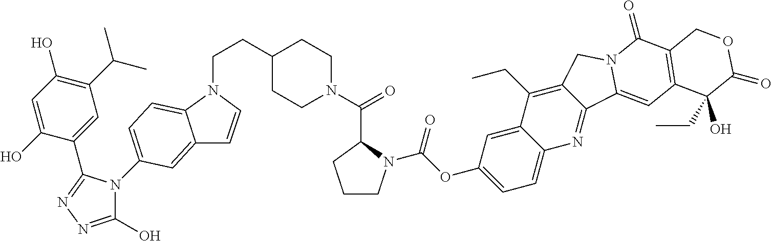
O(C1=CC=C2C(=C1)C(CC)=C1CN3C(=O)C4=C(C=C3C1=N2)C(CC)(O)C(=O)OC4)C(=O)N1CCCC1C(=O)N1CCC(CCN2C3=CC=C(N4C(O)=NN=C4C4=CC(C(C)C)=C(O)C=C4O)C=C3C=C2)CC1
